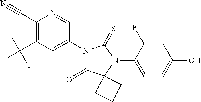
C1(C#N)=C(C(F)(F)F)C=C(N2C(=O)C3(N(C4=CC=C(O)C=C4F)C2=S)CCC3)C=N1
